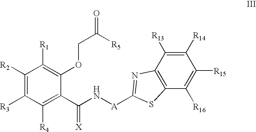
C1([R2])=C([R3])C([R4])=C(C(N[A]C2=NC3=C(C([R16])=C([R15])C([R14])=C3[R13])S2)=[X])C(OCC([R5])=O)=C1[R1]
